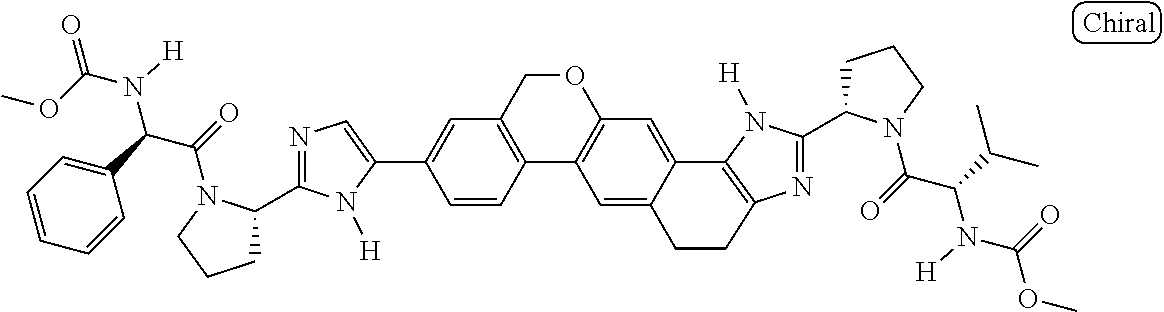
C1(C2=CC3=C(C=C2)C2=C(C=C4C5=C(N=C(C6CCCN6C(=O)C(C(C)C)N([H])C(=O)OC)N5[H])CCC4=C2)OC3)=CN=C(C2CCCN2C(=O)C(C2=CC=CC=C2)N([H])C(OC)=O)N1[H]
